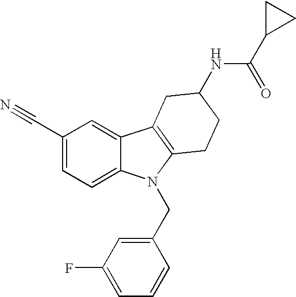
C1(C#N)=CC=C2C(=C1)C1=C(N2CC2=CC(F)=CC=C2)CCC(NC(C2CC2)=O)C1
